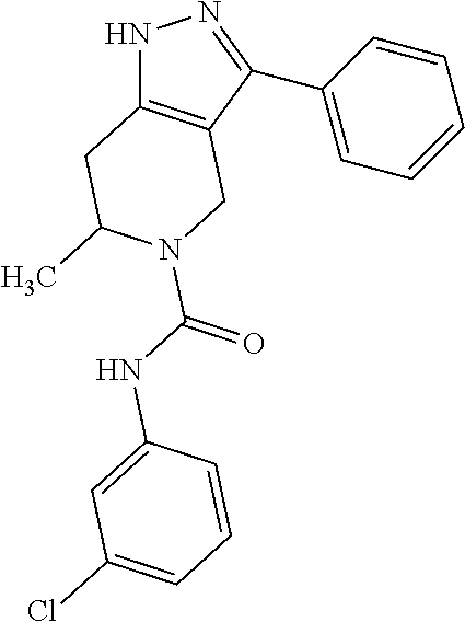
N1C2=C(C(C3=CC=CC=C3)=N1)CN(C(=O)NC1=CC(Cl)=CC=C1)C(C)C2
